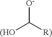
[O-]C([R)])[(HO]
